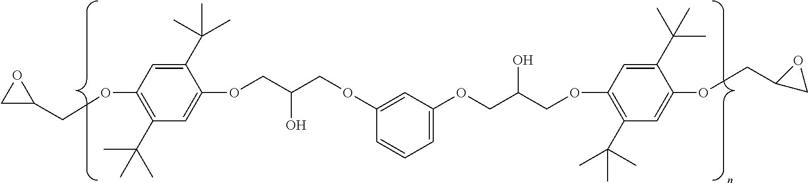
C1(C(C)(C)C)=CC(OCC2OC2)=C(C(C)(C)C)C=C1OCC(COC1=CC(OCC(COC2=C(C(C)(C)C)C=C(OCC3CO3)C(C(C)(C)C)=C2)O)=CC=C1)O
